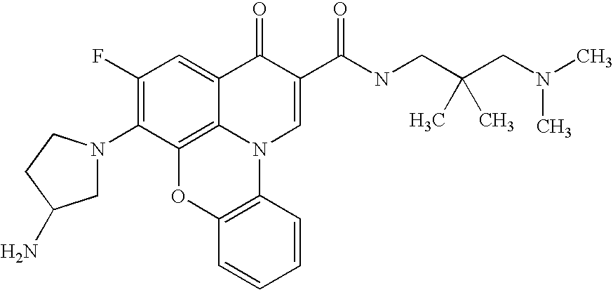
C1(F)=C(N2CC(N)CC2)C2=C3C(=C1)C(=O)C(C(NCC(CN(C)C)(C)C)=O)=CN3C1=C(O2)C=CC=C1
